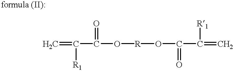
C=C(C(O[R]OC(C(=C)[R1])=O)=O)[R1]
